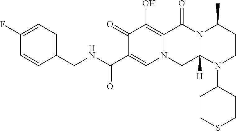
C1(=O)C(O)=C2N(C=C1C(NCC1=CC=C(F)C=C1)=O)CC1([H])N(C2=O)C(C)CCN1C1CCSCC1
